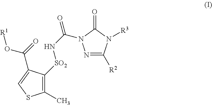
N1=C([R2])N([R3])C(=O)N1C(N[SO2]C1=C(C)SC=C1C(O[R1])=O)=O
